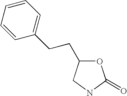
O1C(CCC2=CC=CC=C2)CNC1=O
